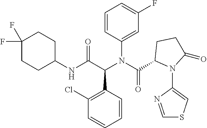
C1(N(C(C2N(C3=CSC=N3)C(=O)CC2)=O)C(C(NC2CCC(F)(F)CC2)=O)C2=C(Cl)C=CC=C2)=CC(F)=CC=C1
